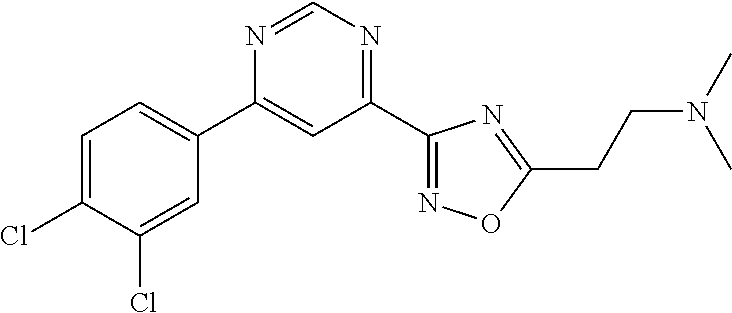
C1=C(Cl)C(Cl)=CC(C2=CC(C3=NOC(CCN(C)C)=N3)=NC=N2)=C1
